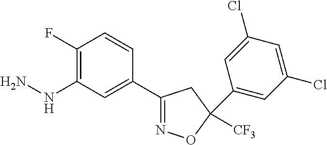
C1(F)=C(NN)C=C(C2=NOC(C3=CC(Cl)=CC(Cl)=C3)([CF3])C2)C=C1
